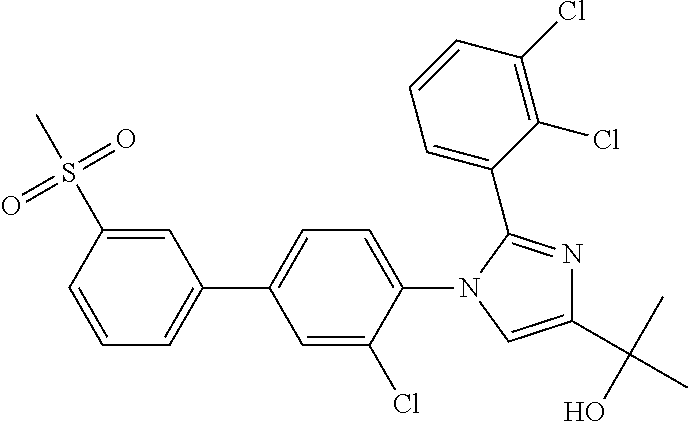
C1=CC(S(=O)(=O)C)=CC(C2=CC=C(N3C=C(C(C)(O)C)N=C3C3=CC=CC(Cl)=C3Cl)C(Cl)=C2)=C1
